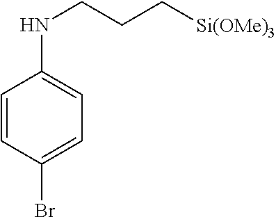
C1=CC(Br)=CC=C1NCCC[Si(OMe)3]
